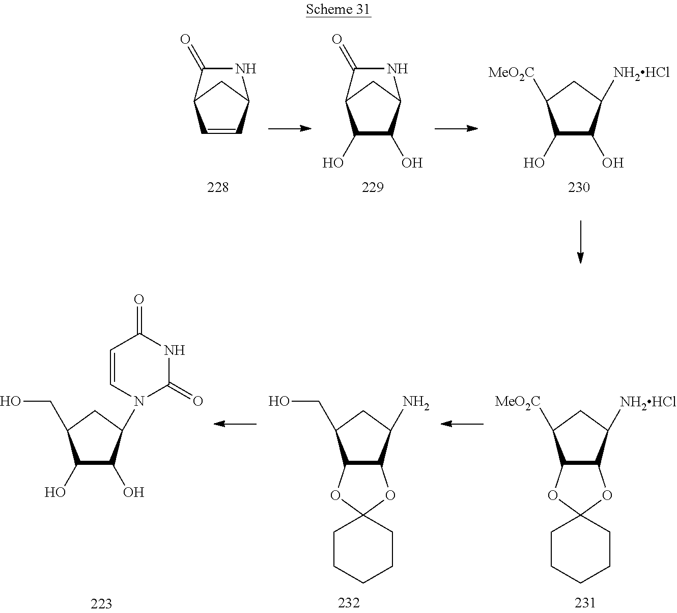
C1(O)C(O)C([NH2HCl])CC1[MeO2C].C1(O)C(O)C2CC1C(=O)N2.C1=CC2CC1C(=O)N2.C1(O)C(O)C(N2C(=O)NC(=O)C=C2)CC1CO.C12C(C(N)CC1CO)OC1(O2)CCCCC1.C12C(C([NH2HCl])CC1[MeO2C])OC1(O2)CCCCC1
